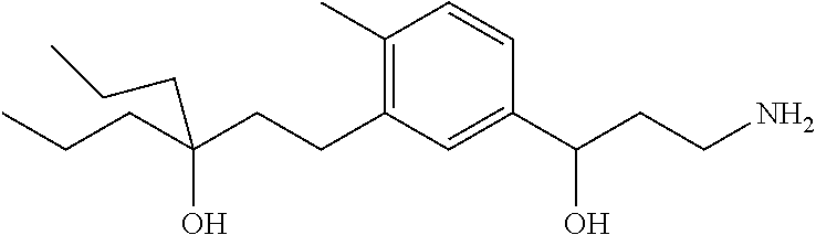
C1(C)=C(CCC(CCC)(O)CCC)C=C(C(CCN)O)C=C1
